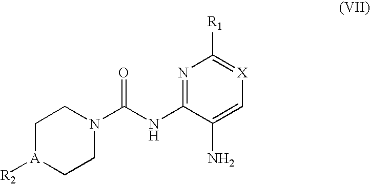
[R2][A]1CCN(C(NC2=NC([R1])=[X]C=C2N)=O)CC1
